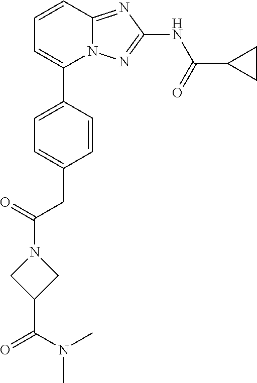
C1=CC2=NC(NC(=O)C3CC3)=NN2C(C2=CC=C(CC(N3CC(C(N(C)C)=O)C3)=O)C=C2)=C1
